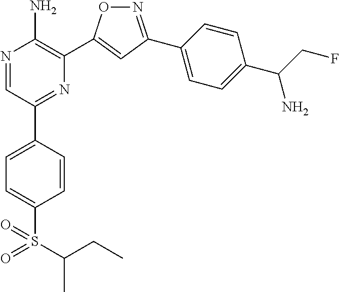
N1=C(C2=CC=C(C(N)CF)C=C2)C=C(C2=C(N)N=CC(C3=CC=C(S(=O)(=O)C(CC)C)C=C3)=N2)O1
